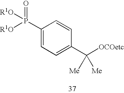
C1(P([R1O])(=O)[R1O])=CC=C(C([OCOetc])([Me])[Me])C=C1
